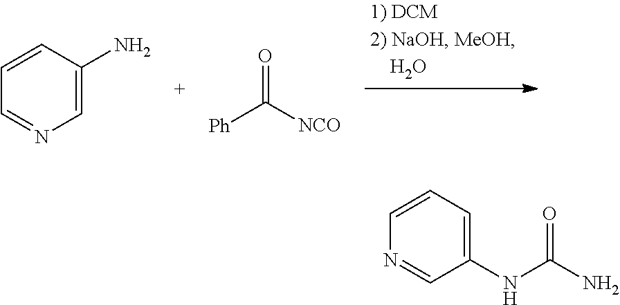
C1=CC=NC=C1N.[Ph]C([NCO])=O.C1=CN=CC(NC(N)=O)=C1
